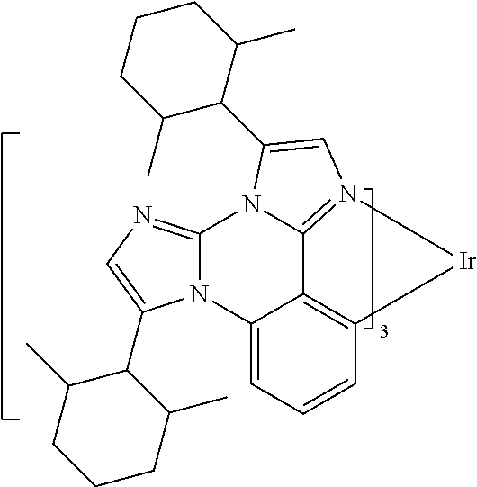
N12C(=NC=C1C1C(C)CCCC1C)N1C3=N(C=C1C1C(C)CCCC1C)[Ir]C1=C3C2=CC=C1
